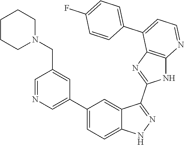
C1=NC=C(C2=CC=C3C(=C2)C(C2=NC4=C(N2)N=CC=C4C2=CC=C(F)C=C2)=NN3)C=C1CN1CCCCC1
